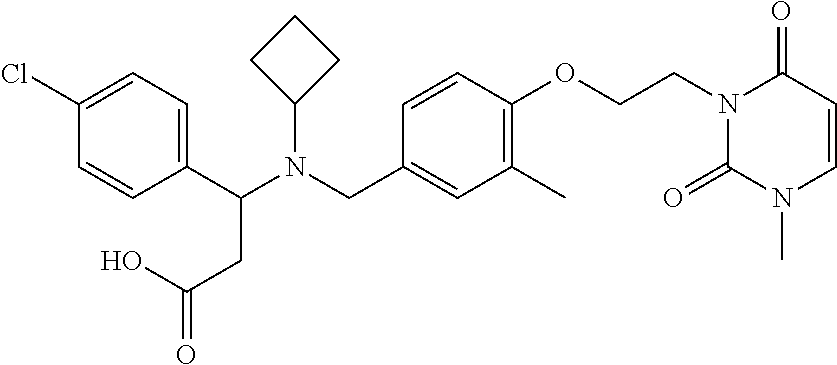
C1(Cl)=CC=C(C(N(CC2=CC(C)=C(OCCN3C(=O)N(C)C=CC3=O)C=C2)C2CCC2)CC(=O)O)C=C1
